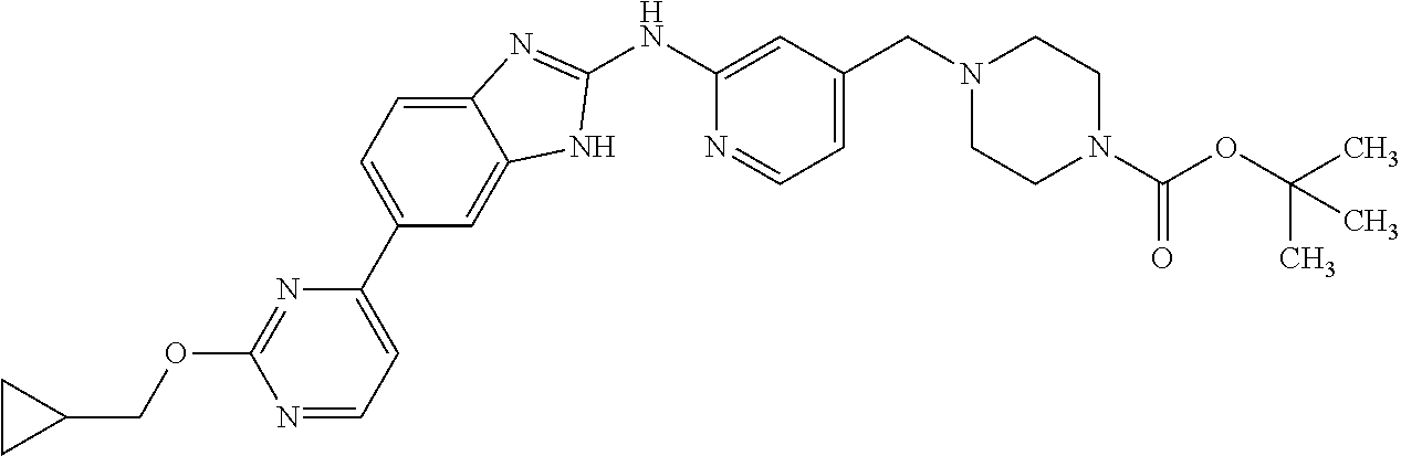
C1(NC2=NC3=CC=C(C4=CC=NC(OCC5CC5)=N4)C=C3N2)=CC(CN2CCN(C(OC(C)(C)C)=O)CC2)=CC=N1
